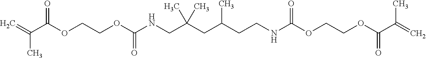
N(C(OCCOC(=O)C(C)=C)=O)CCC(CC(CNC(=O)OCCOC(C(=C)C)=O)(C)C)C
